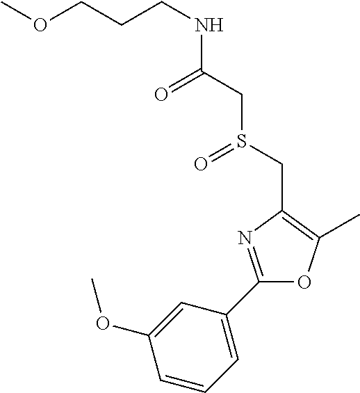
C(CCNC(CS(CC1=C(C)OC(C2=CC=CC(OC)=C2)=N1)=O)=O)OC
